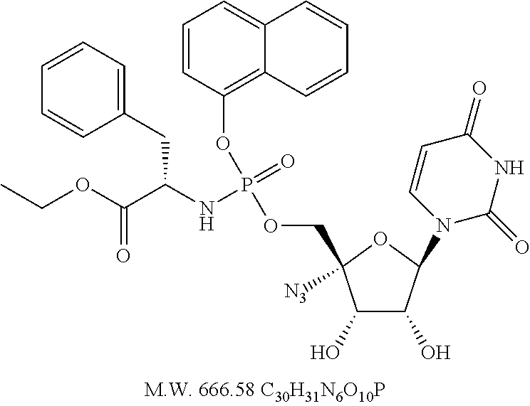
C1(O)C(O)C(N2C=CC(=O)NC2=O)OC1([N3])COP(NC(C(OCC)=O)CC1=CC=CC=C1)(=O)OC1=C2C(=CC=C1)C=CC=C2
